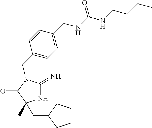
N1C(=N)N(CC2=CC=C(CNC(NCCCC)=O)C=C2)C(=O)C1(C)CC1CCCC1
